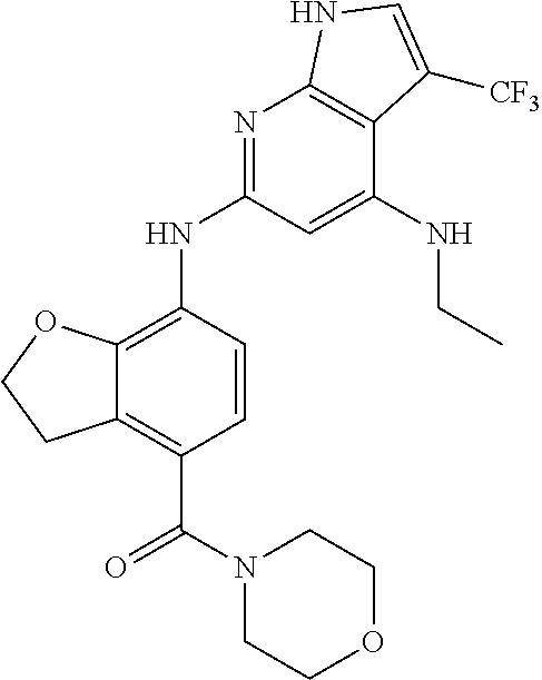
C12=C(C(N3CCOCC3)=O)C=CC(NC3=NC4=C(C(NCC)=C3)C([CF3])=CN4)=C1OCC2
